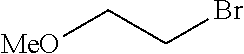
[MeO]CCBr
